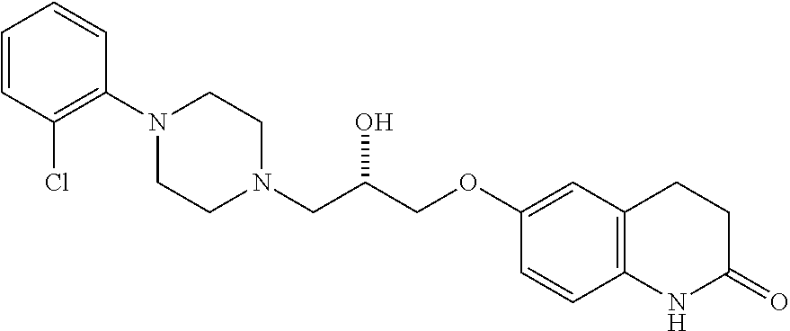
C1=CC(Cl)=C(N2CCN(CC(COC3=CC4=C(C=C3)NC(=O)CC4)O)CC2)C=C1
